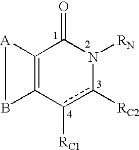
C12=C(c([RC1])c([RC2])N([RN])C1=O)B[A]2
